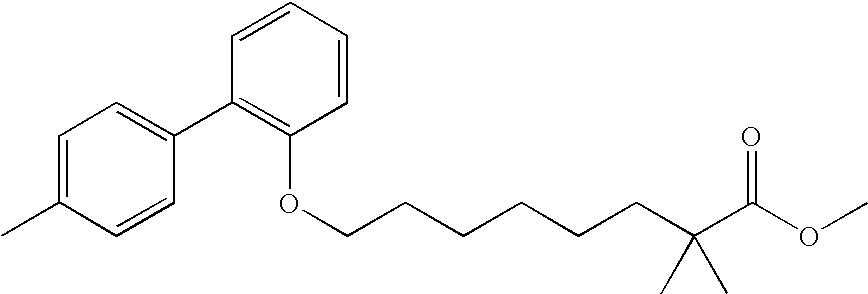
C1=C(C)C=CC(C2=C(OCCCCCCC(C(OC)=O)(C)C)C=CC=C2)=C1
